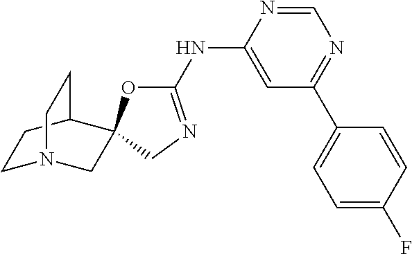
C1(NC2=CC(C3=CC=C(F)C=C3)=NC=N2)=NCC2(O1)CN1CCC2CC1
